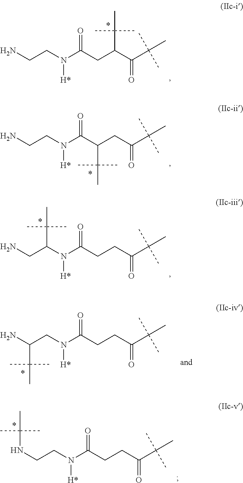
C(C(C(=O)C(C)(C)C)C(C)(C)C)C(=O)N([H*])CCN.C(CC(=O)C(C)(C)C)(C(=O)N([H*])CCN)C(C)(C)C.C(CC(=O)C(C)(C)C)C(=O)N([H*])C(CN)C(C)(C)C.C(CC(=O)C(C)(C)C)C(=O)N([H*])CC(N)C(C)(C)C.C(CC(=O)C(C)(C)C)C(=O)N([H*])CCNC(C)(C)C
